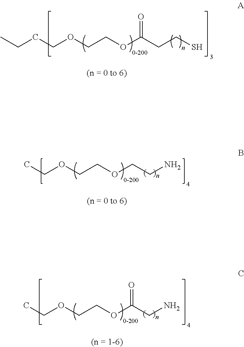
CCOCCOCCN.CCOCCOC(CN)=O.CCCCOCCOC(CCS)=O
